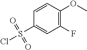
C1=CC(OC)=C(F)C=C1S(Cl)(=O)=O
